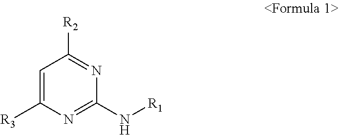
C1=C([R3])N=C(N[R1])N=C1[R2]
